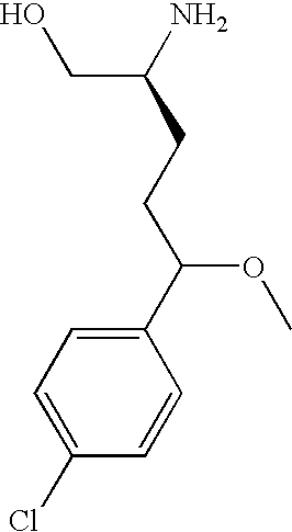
C(C(N)CCC(C1=CC=C(Cl)C=C1)OC)O
